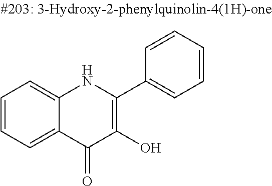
C1=CC=C2C(=C1)NC(C1=CC=CC=C1)=C(O)C2=O
